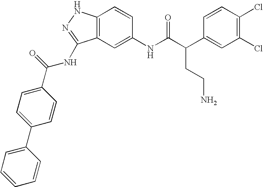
C12=C(C=C(NC(C(C3=CC(Cl)=C(Cl)C=C3)CCN)=O)C=C1)C(NC(C1=CC=C(C3=CC=CC=C3)C=C1)=O)=NN2
